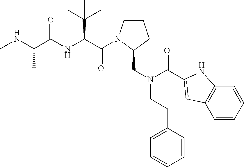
CNC(C(NC(C(=O)N1CCCC1CN(CCC1=CC=CC=C1)C(=O)C1=CC2=C(C=CC=C2)N1)C(C)(C)C)=O)C
